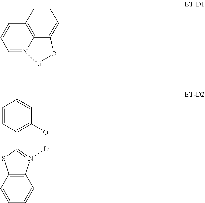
C1=CC=N2C3=C1C=CC=C3O[Li]2.C1=CC=CC2=C1SC1=N2[Li]OC2=C1C=CC=C2
